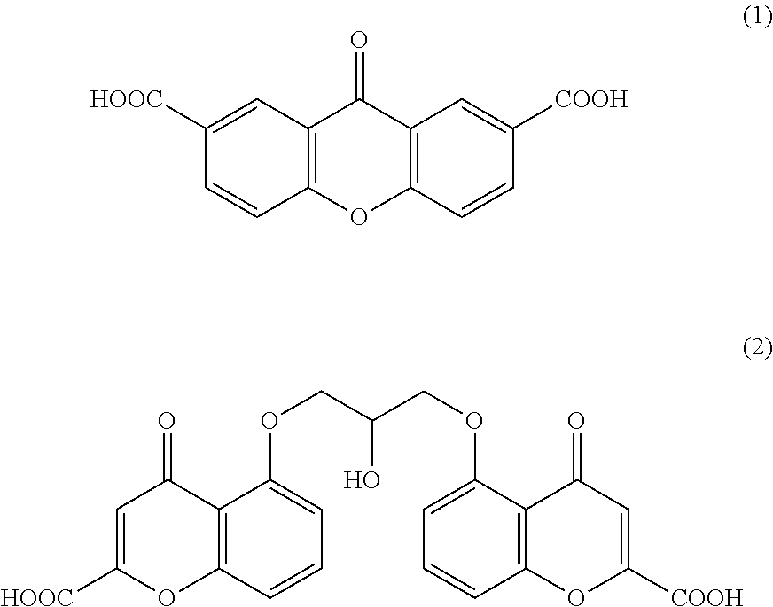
C12=C(C=CC([COOH])=C1)OC1=C(C2=O)C=C([HOOC])C=C1.C12=C(C=CC=C1OCC(COC1=CC=CC3=C1C(=O)C=C([COOH])O3)O)OC([HOOC])=CC2=O
